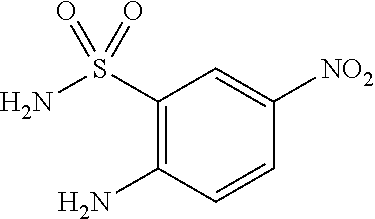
NC1=C(S(N)(=O)=O)C=C([NO2])C=C1
